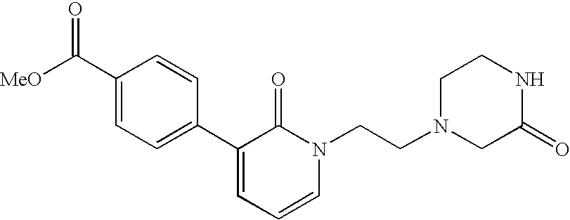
[MeO]C(C1=CC=C(C2=CC=CN(CCN3CC(=O)NCC3)C2=O)C=C1)=O
